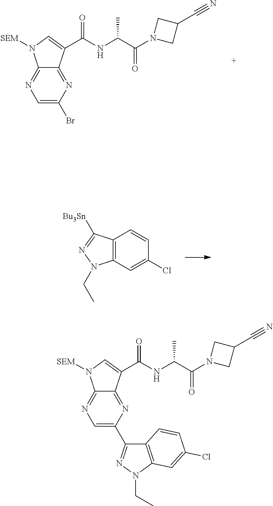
C1=C(Br)N=C2C(=N1)N([SEM])C=C2C(NC(C(N1CC(C#N)C1)=O)C)=O.C12=C(C=C(Cl)C=C1)N(CC)N=C2[Bu3Sn].C1=C(C2=NN(CC)C3=C2C=CC(Cl)=C3)N=C2C(=N1)N([SEM])C=C2C(NC(C(N1CC(C#N)C1)=O)C)=O
